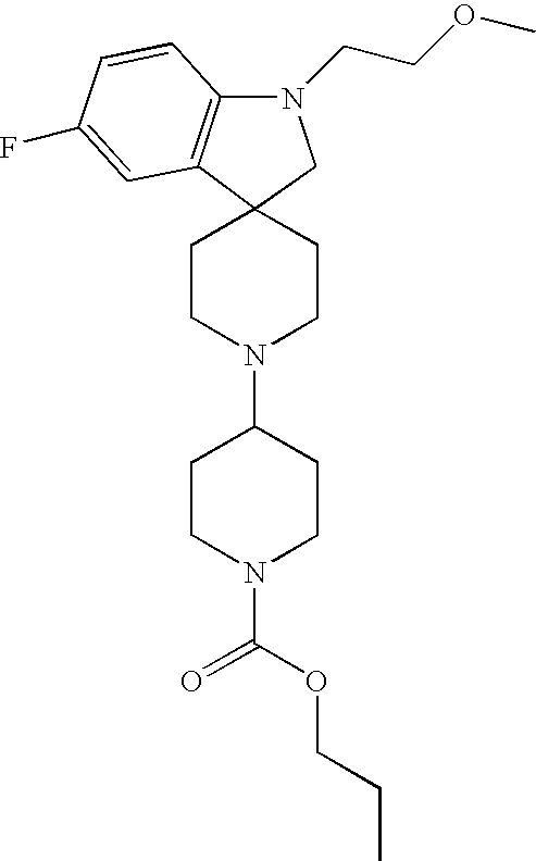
C1CN(C(OCCC)=O)CCC1N1CCC2(CC1)C1=C(N(CCOC)C2)C=CC(F)=C1
